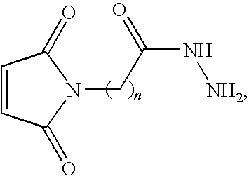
C1=CC(=O)N(CC(N[NH2])=O)C1=O
